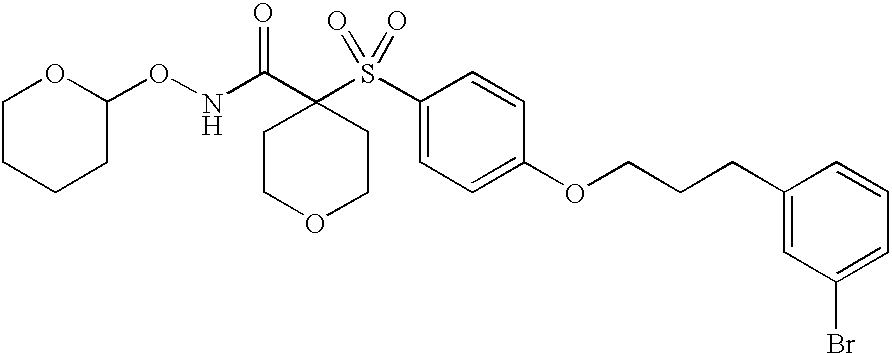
C1(S(C2(C(NOC3OCCCC3)=O)CCOCC2)(=O)=O)=CC=C(OCCCC2=CC(Br)=CC=C2)C=C1
